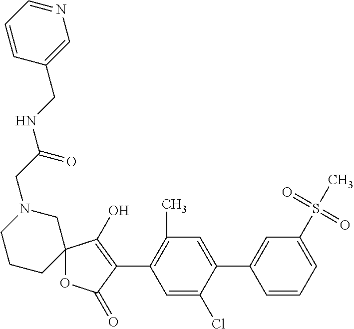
C1=C(Cl)C(C2=CC(S(C)(=O)=O)=CC=C2)=CC(C)=C1C1=C(O)C2(OC1=O)CN(CC(NCC1=CN=CC=C1)=O)CCC2
